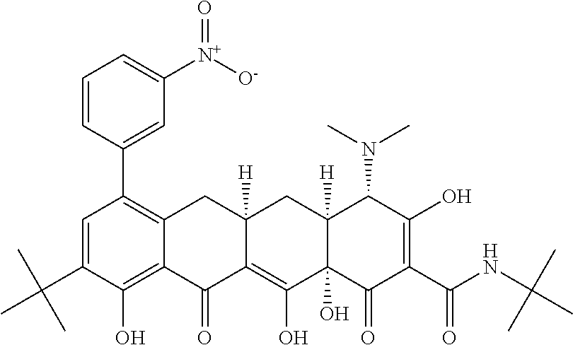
C1=C(C(C)(C)C)C(O)=C2C(=C1C1=CC([N+](=O)[O-])=CC=C1)CC1([H])C(=C(O)C3(O)C([H])(C1)C(N(C)C)C(O)=C(C(NC(C)(C)C)=O)C3=O)C2=O
